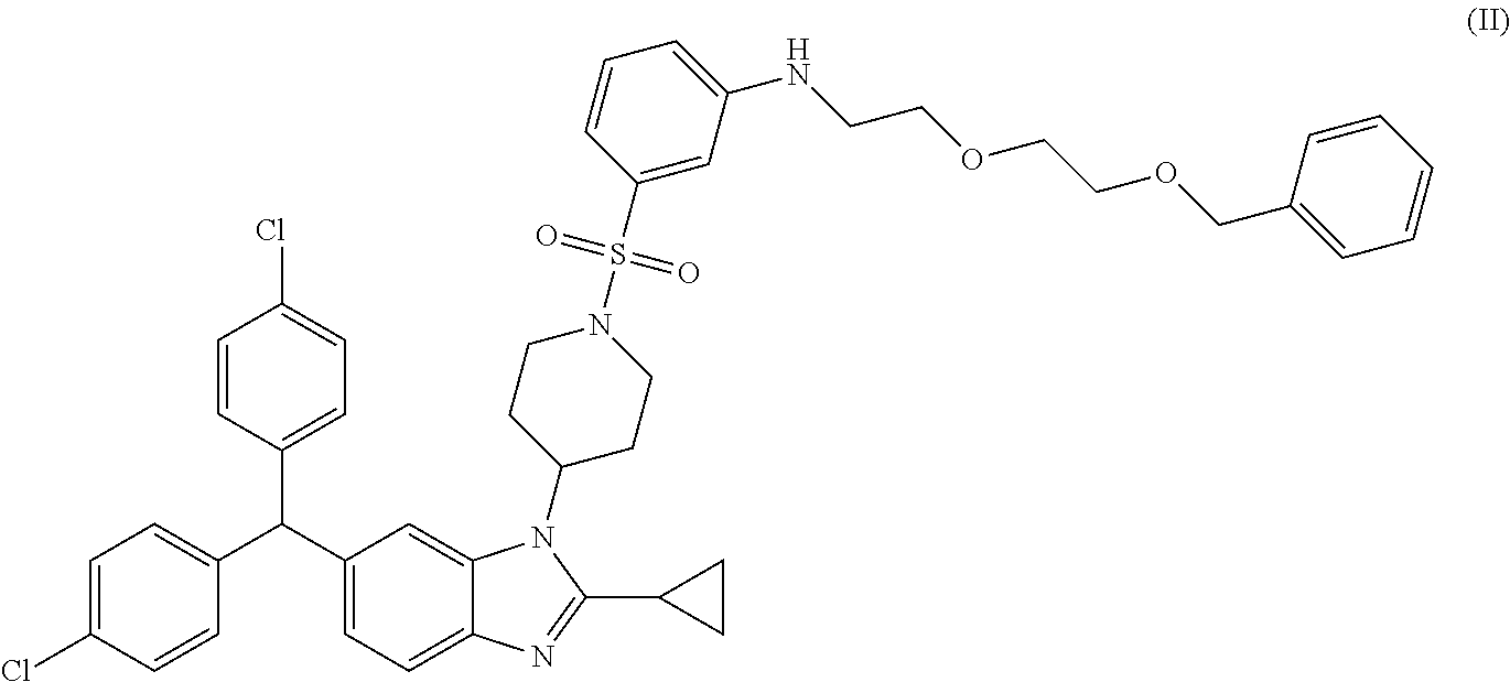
C1=C(Cl)C=CC(C(C2=CC=C3C(=C2)N(C2CCN(S(C4=CC(NCCOCCOCC5=CC=CC=C5)=CC=C4)(=O)=O)CC2)C(C2CC2)=N3)C2=CC=C(Cl)C=C2)=C1
